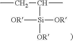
CCC([Si]([OR])([OR])[OR])C
